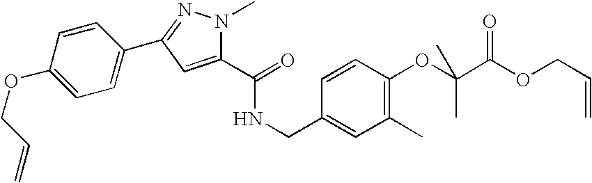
C1=CC(OCC=C)=CC=C1C1=NN(C)C(C(=O)NCC2=CC(C)=C(OC(C(OCC=C)=O)(C)C)C=C2)=C1
